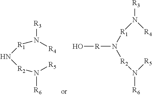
[R1](N[R2]N([R6])[R5])N([R3])[R4].O[R]N([R2]N([R6])[R5])[R1]N([R3])[R4]
